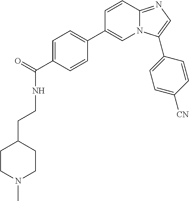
N(C(=O)C1=CC=C(C2=CN3C(=NC=C3C3=CC=C([CN])C=C3)C=C2)C=C1)CCC1CCN(C)CC1
